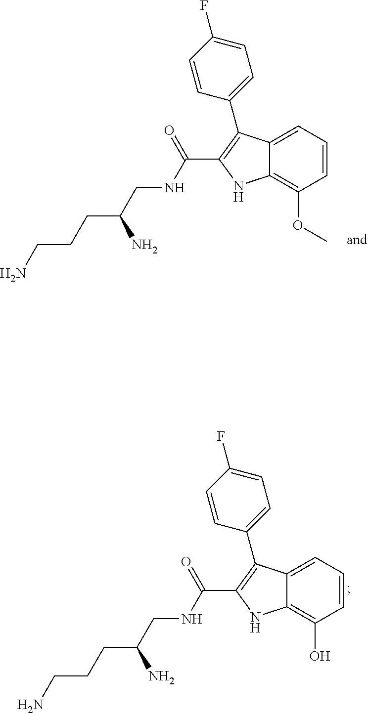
C1=CC=C2C(=C1OC)NC(C(NCC(CCCN)N)=O)=C2C1=CC=C(F)C=C1.C1=CC=C2C(=C1O)NC(C(NCC(CCCN)N)=O)=C2C1=CC=C(F)C=C1
